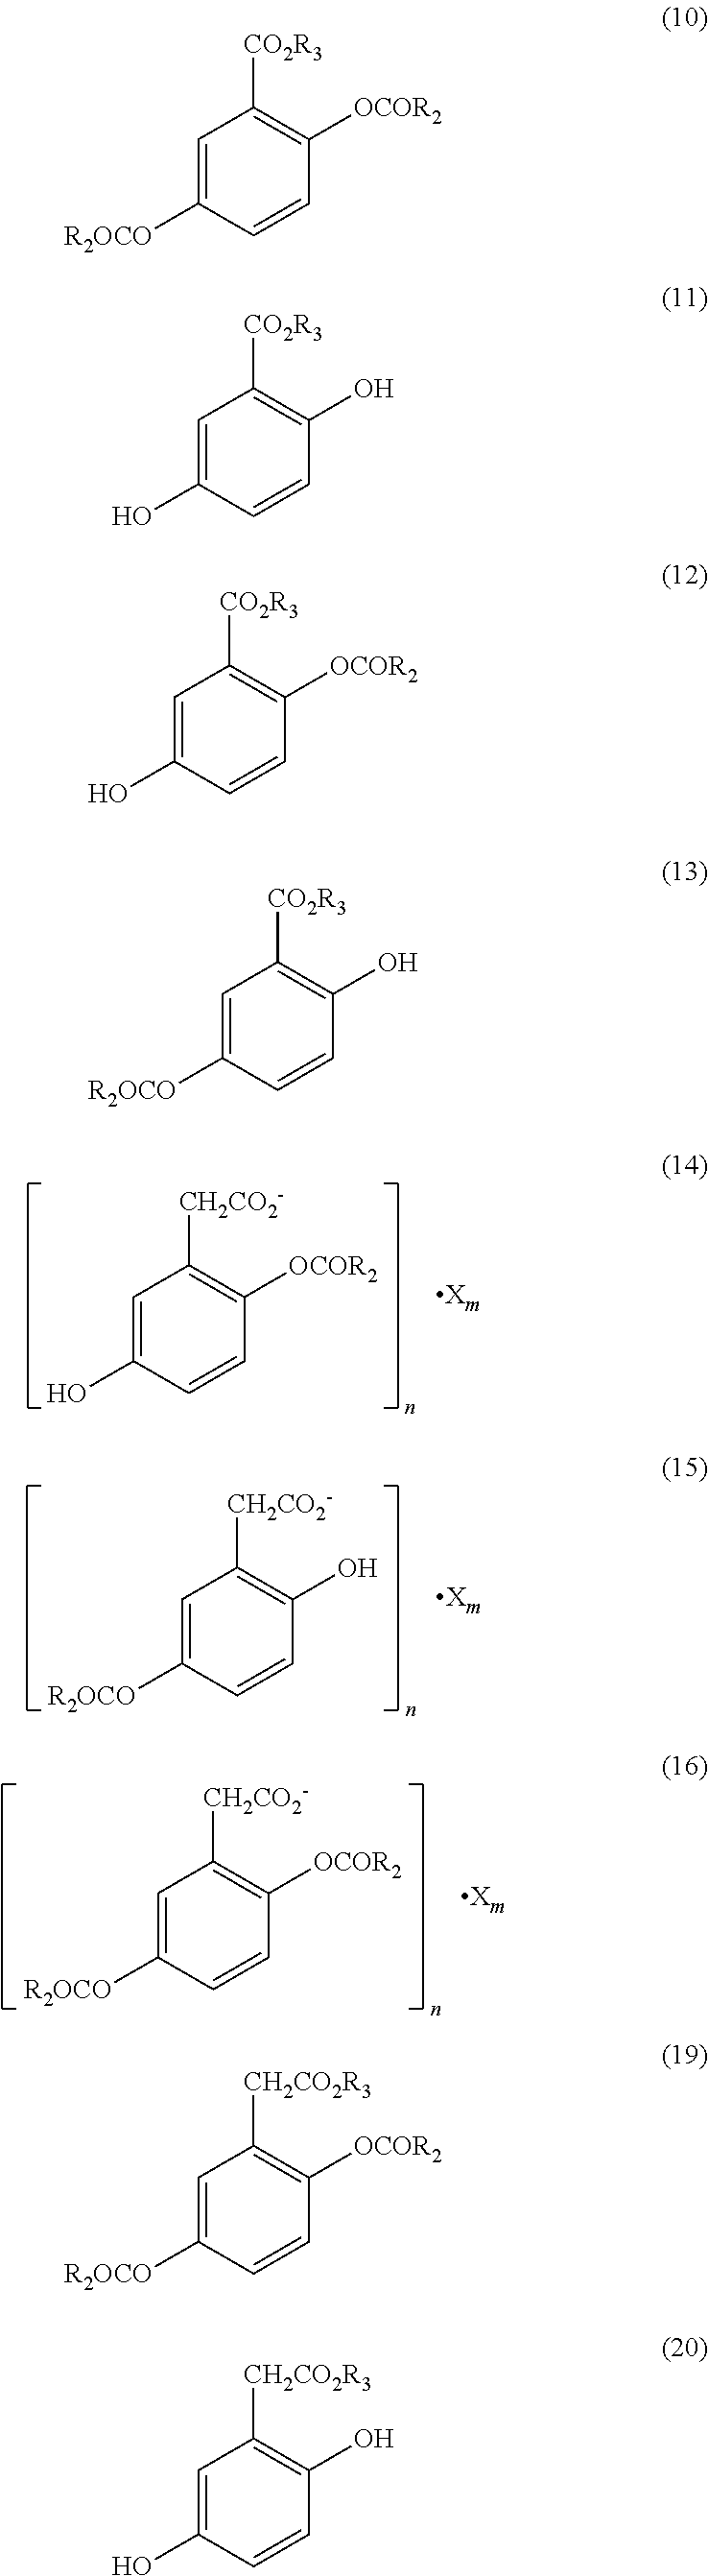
C1=C(O)C=CC(O)=C1[CO2R3].C1=C(O)C=CC([OCOR2])=C1[CO2R3].C1=C([R2OCO])C=CC(O)=C1[CO2R3].C1=C(O)C=CC([OCOR2])=C1[CH2CO2-].C1=C([R2OCO])C=CC(O)=C1[CH2CO2-].C1=C([R2OCO])C=CC([OCOR2])=C1[CH2CO2R3].C1=C(O)C=CC(O)=C1[CH2CO2R3].C1=C([R2OCO])C=CC([OCOR2])=C1[CO2R3].C1=C([R2OCO])C=CC([OCOR2])=C1[CH2CO2-]
